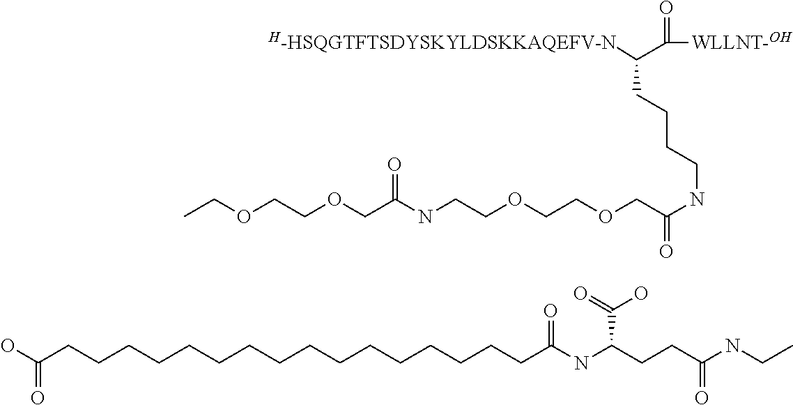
C(CCCCC(O)=O)CCCCCCCCCCCC(NC(CCC(NCC)=O)C(=O)O)=O.C(CCNC(COCCOCCNC(COCCOCC)=O)=O)CC([H-HSQGTFTSDYSKYLDSKKAQEFV-N])C(=O)[WLLNT-OH]
